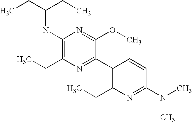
CCC(CC)NC1=C(CC)N=C(C2=C(CC)N=C(N(C)C)C=C2)C(OC)=N1
